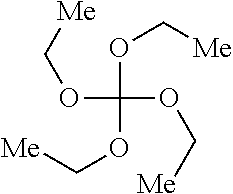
O(C(OC[Me])(OC[Me])OC[Me])C[Me]
